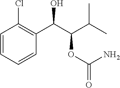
C1=CC=CC(C(C(C(C)C)OC(N)=O)O)=C1Cl
